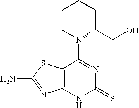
C12=C(NC(=S)N=C1N(C)C(CCC)CO)N=C(N)S2
